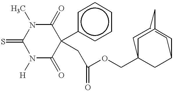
N1([H])C(=O)C(c2ccccc2)(CC(OCC23CC4CC(CC(C2)C4)C3)=O)C(=O)N(C)C1=S
